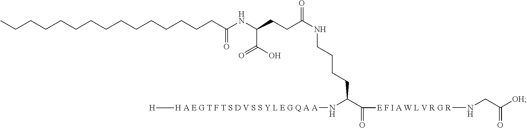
CCCCCCCCCCCCCCCC(NC(CCC(NCCCCC(C(=O)[E F I A W L V R G R]NCC([OH])=O)N[H A E G T F T S D V S S Y L E G Q A A][H])=O)C(O)=O)=O
